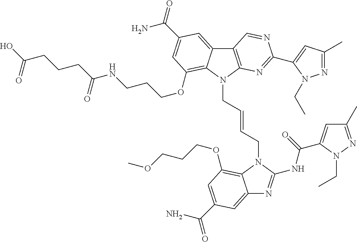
COCCCOC1=C2C(=CC(C(=O)N)=C1)N=C(NC(=O)C1=CC(C)=NN1CC)N2CC=CCN1C2=C(C3=CC(C(=O)N)=CC(OCCCNC(CCCC(O)=O)=O)=C13)C=NC(C1=CC(C)=NN1CC)=N2
